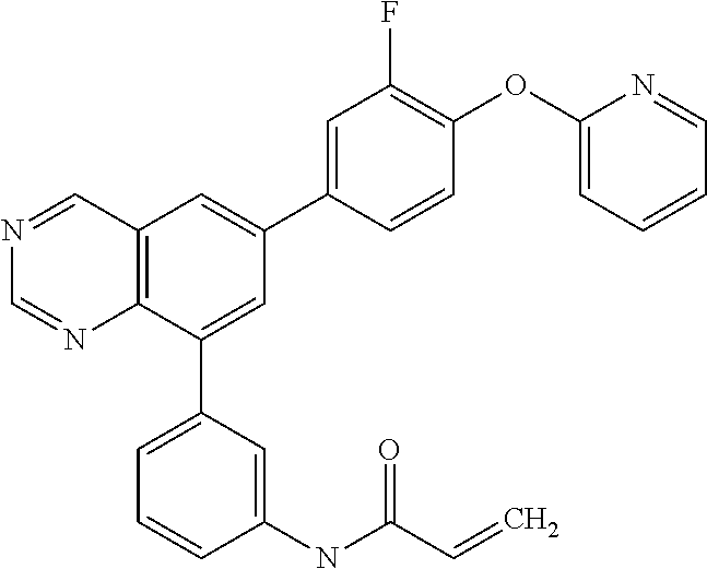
C1(OC2=CC=CC=N2)=C(F)C=C(C2=CC3=C(C(C4=CC=CC(NC(C=C)=O)=C4)=C2)N=CN=C3)C=C1
